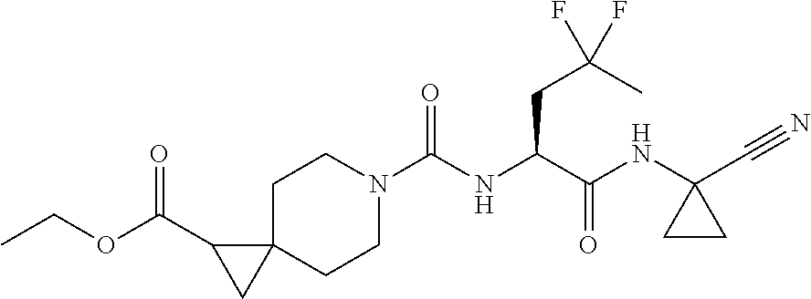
N1(C(NC(C(NC2(C#N)CC2)=O)CC(C)(F)F)=O)CCC2(CC1)C(C(OCC)=O)C2
